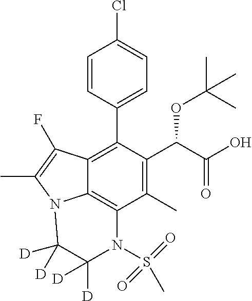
C1=CC(C2=C3C4=C(C(C)=C2C(C(=O)O)OC(C)(C)C)N(S(=O)(C)=O)C([D])([D])C([D])([D])N4C(C)=C3F)=CC=C1Cl
